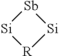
[Si]1[R][Si][Sb]1
